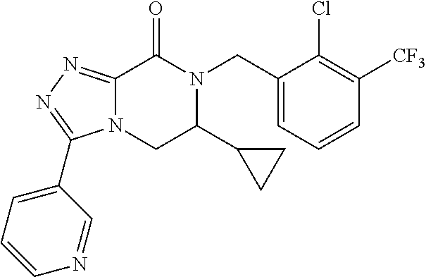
C12=NN=C(C3=CC=CN=C3)N1CC(C1CC1)N(CC1=CC=CC([CF3])=C1Cl)C2=O
